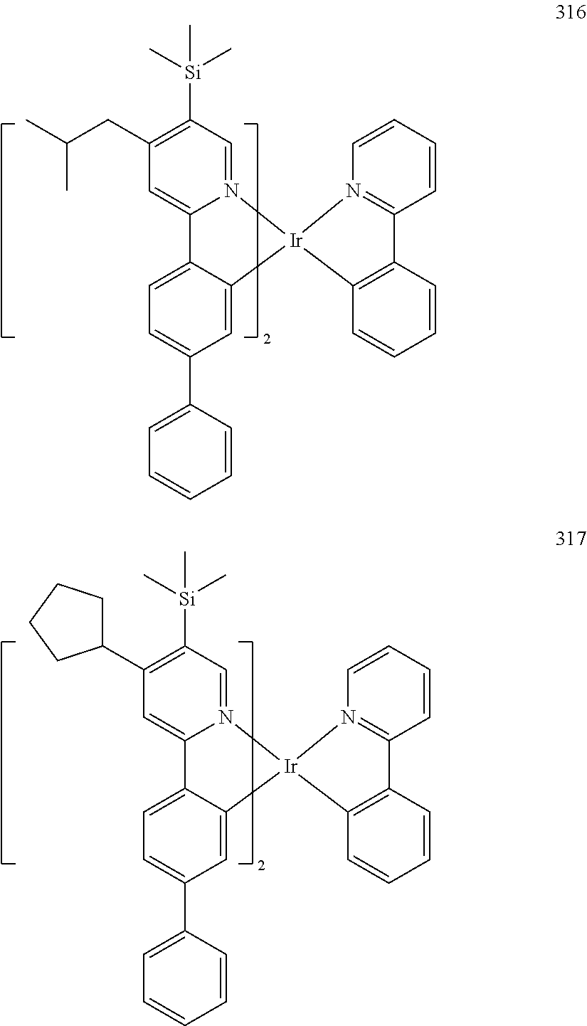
C1=CC2=N(C=C1)[Ir]1(C3=C2C=CC=C3)N2=CC([Si](C)(C)C)=C(C3CCCC3)C=C2C2=CC=C(C3=CC=CC=C3)C=C12.C1=CC2=N(C=C1)[Ir]1(C3=C2C=CC=C3)N2=CC([Si](C)(C)C)=C(CC(C)C)C=C2C2=CC=C(C3=CC=CC=C3)C=C12
